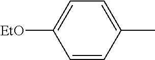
C1=CC(C)=CC=C1[EtO]
